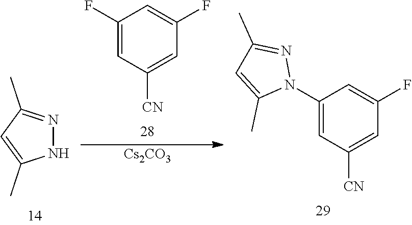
N1N=C(C)C=C1C.C1(F)=CC([CN])=CC(F)=C1.[Cs2CO3].C1(N2N=C(C)C=C2C)=CC([CN])=CC(F)=C1
